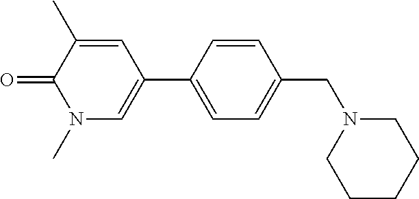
O=C1C(C)=CC(C2=CC=C(CN3CCCCC3)C=C2)=CN1C
